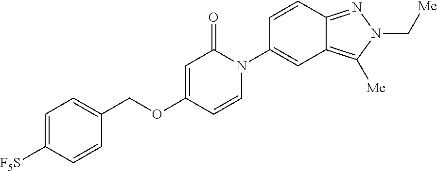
C(OC1=CC(=O)N(C2=CC3=C([Me])N(C[Me])N=C3C=C2)C=C1)C1=CC=C([F5S])C=C1
